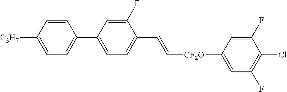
C1=CC([C3H7])=CC=C1C1=CC=C(C=C[CF2O]C2=CC(F)=C(Cl)C(F)=C2)C(F)=C1
